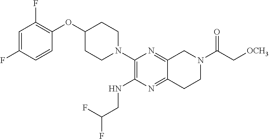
FC1=CC(F)=C(OC2CCN(C3=C(NCC(F)F)N=C4C(=N3)CN(C(=O)C[OCH3])CC4)CC2)C=C1
